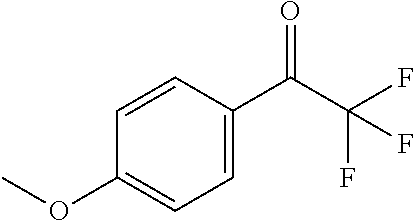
C1(C(C(F)(F)F)=O)=CC=C(OC)C=C1
